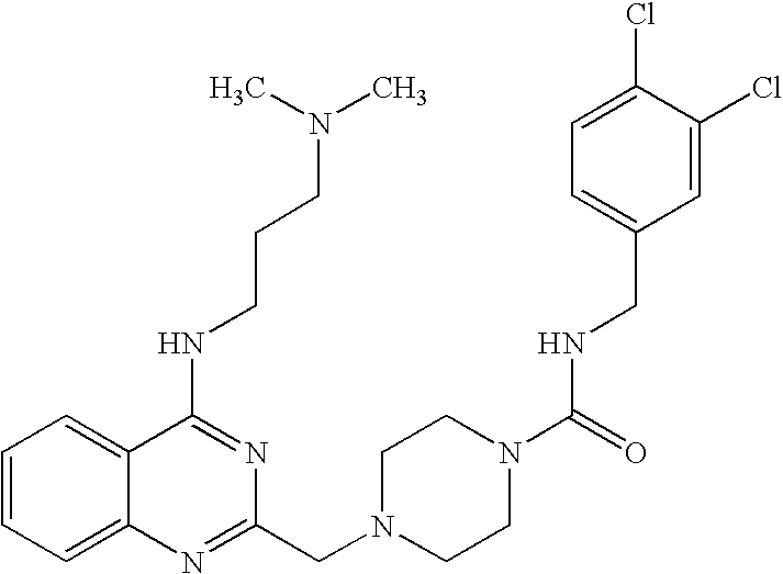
C1=CC=C2C(=C1)C(NCCCN(C)C)=NC(CN1CCN(C(=O)NCC3=CC=C(Cl)C(Cl)=C3)CC1)=N2
